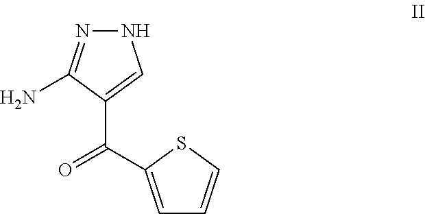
C1=C(C(C2=CNN=C2N)=O)SC=C1
